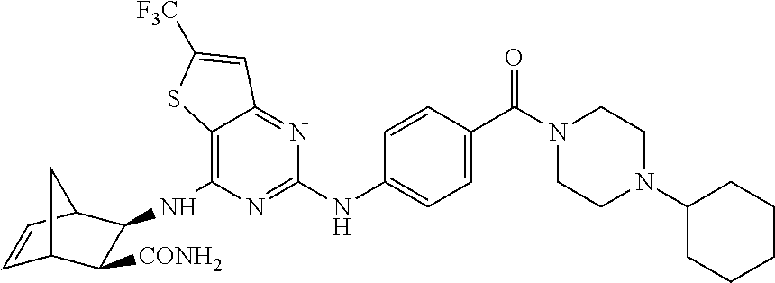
C12=C(NC3C([CONH2])C4C=CC3C4)N=C(NC3=CC=C(C(N4CCN(C5CCCCC5)CC4)=O)C=C3)N=C1C=C([F3C])S2
